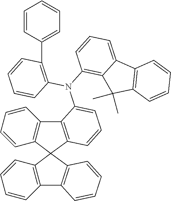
C12=C(C=CC=C1)C1(C3=C2C=CC=C3)C2=C(C3=C1C=CC=C3N(C1=C3C(=CC=C1)C1=C(C3(C)C)C=CC=C1)C1=C(C3=CC=CC=C3)C=CC=C1)C=CC=C2
